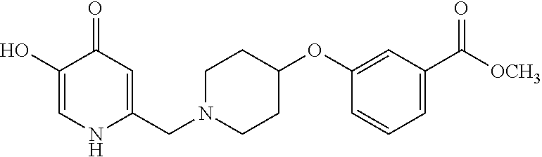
C1(O)=CNC(CN2CCC(OC3=CC(C([OCH3])=O)=CC=C3)CC2)=CC1=O
